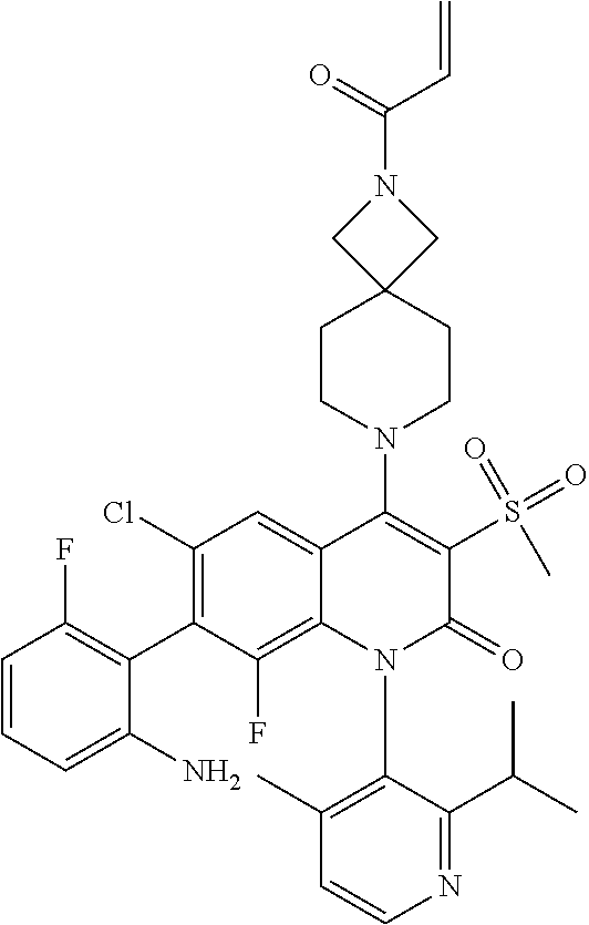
C1=CN=C(C(C)C)C(N2C(=O)C(S(=O)(=O)C)=C(N3CCC4(CC3)CN(C(C=C)=O)C4)C3=CC(Cl)=C(C4=C(F)C=CC=C4N)C(F)=C23)=C1C
